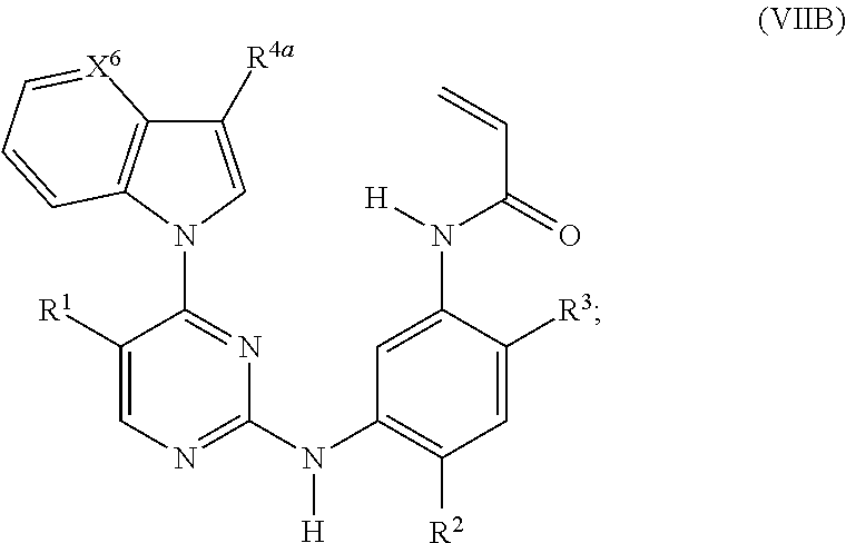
C1([R4a])=CN(C2=NC(N(C3=C([R2])C=C([R3])C(N([H])C(=O)C=C)=C3)[H])=NC=C2[R1])C2=C1[X6]=CC=C2
